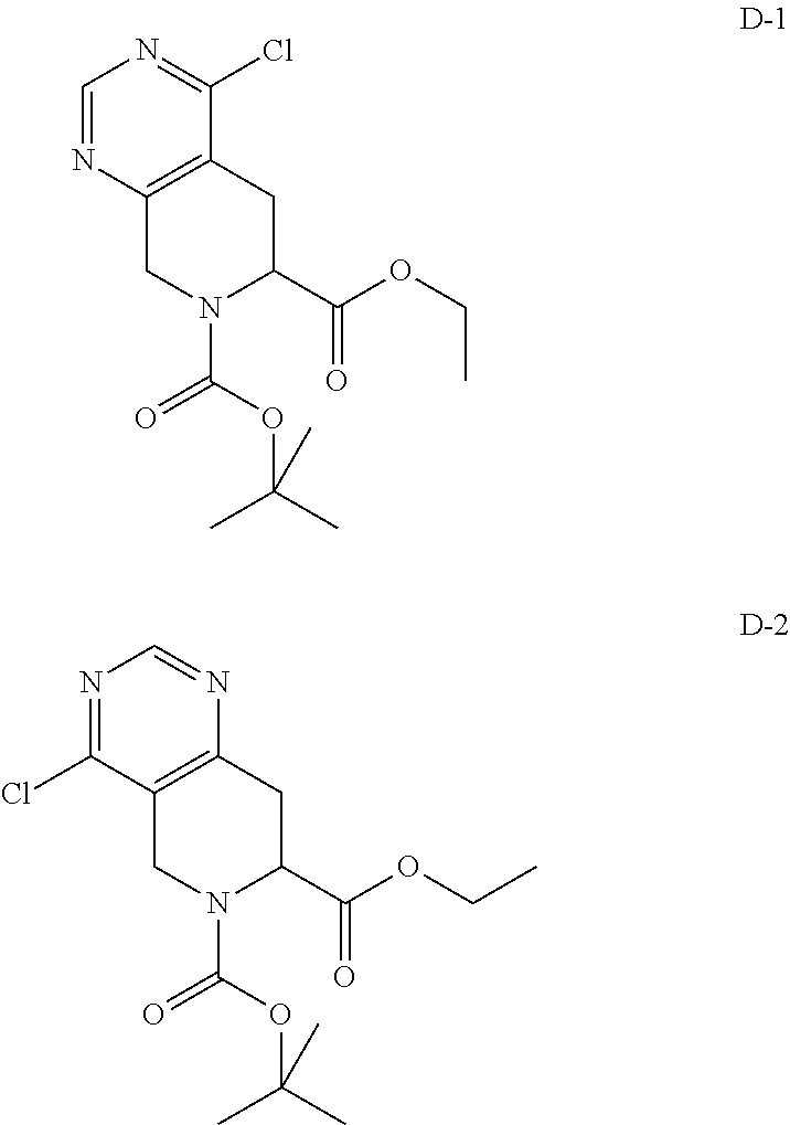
C12=C(CC(C(OCC)=O)N(C(OC(C)(C)C)=O)C1)C(Cl)=NC=N2.C12=C(CC(C(OCC)=O)N(C(OC(C)(C)C)=O)C1)N=CN=C2Cl
